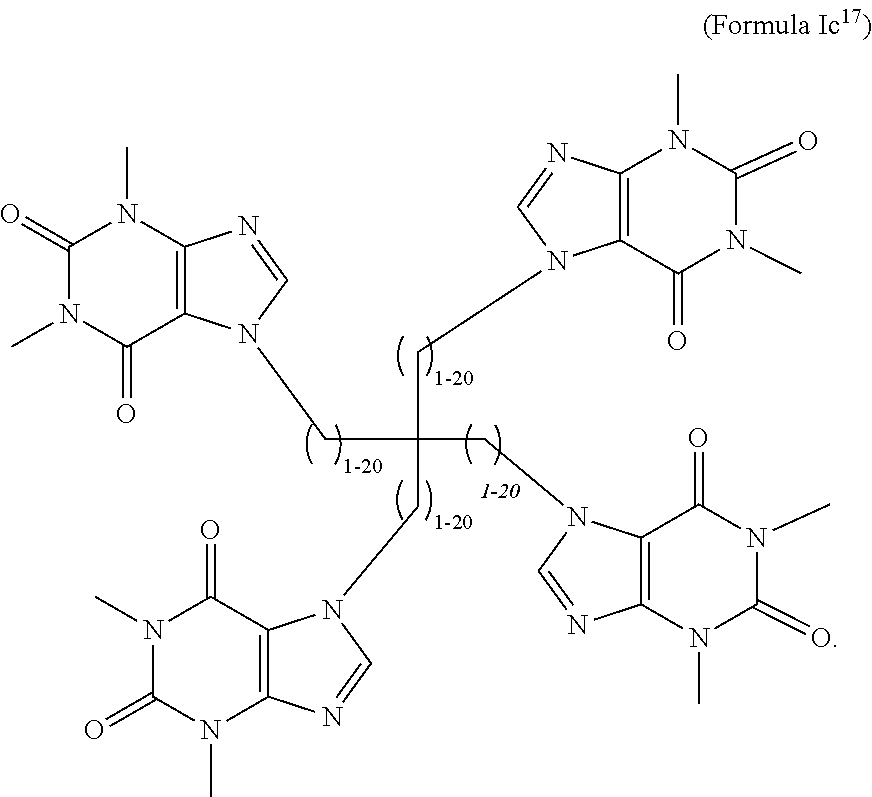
C(CN1C2=C(N(C)C(=O)N(C)C2=O)N=C1)(CN1C2=C(N(C)C(=O)N(C)C2=O)N=C1)(CN1C2=C(N(C)C(=O)N(C)C2=O)N=C1)CN1C2=C(N(C)C(=O)N(C)C2=O)N=C1
